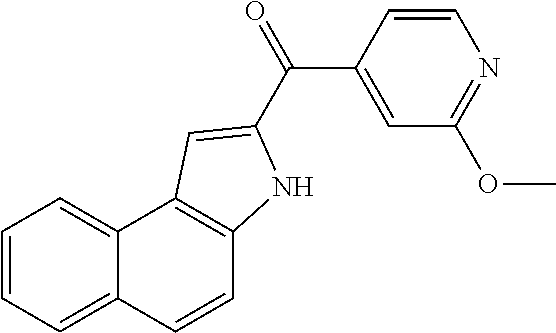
C1=CC2=CC=CC=C2C2=C1NC(C(=O)C1=CC(OC)=NC=C1)=C2
